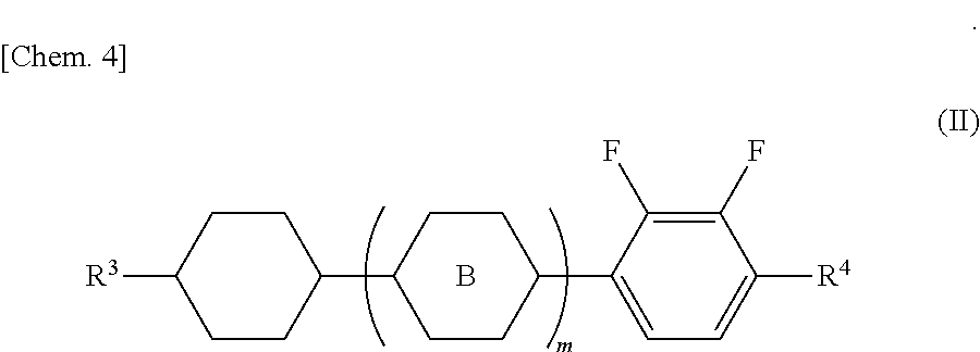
[R3]C1CCC(C2CCC(C3=CC=C([R4])C(F)=C3F)CC2)CC1.B
